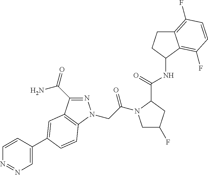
C1=CC(C2=CC3=C(N(CC(=O)N4CC(F)CC4C(NC4CCC5=C(F)C=CC(F)=C54)=O)N=C3C(N)=O)C=C2)=CN=N1
